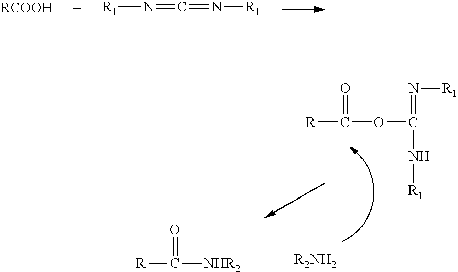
[RCOOH].[R1]N=C=N[R1].[R]C(OC(=N[R1])N[R1])=O.[R2NH2].[R]C([NHR2])=O
